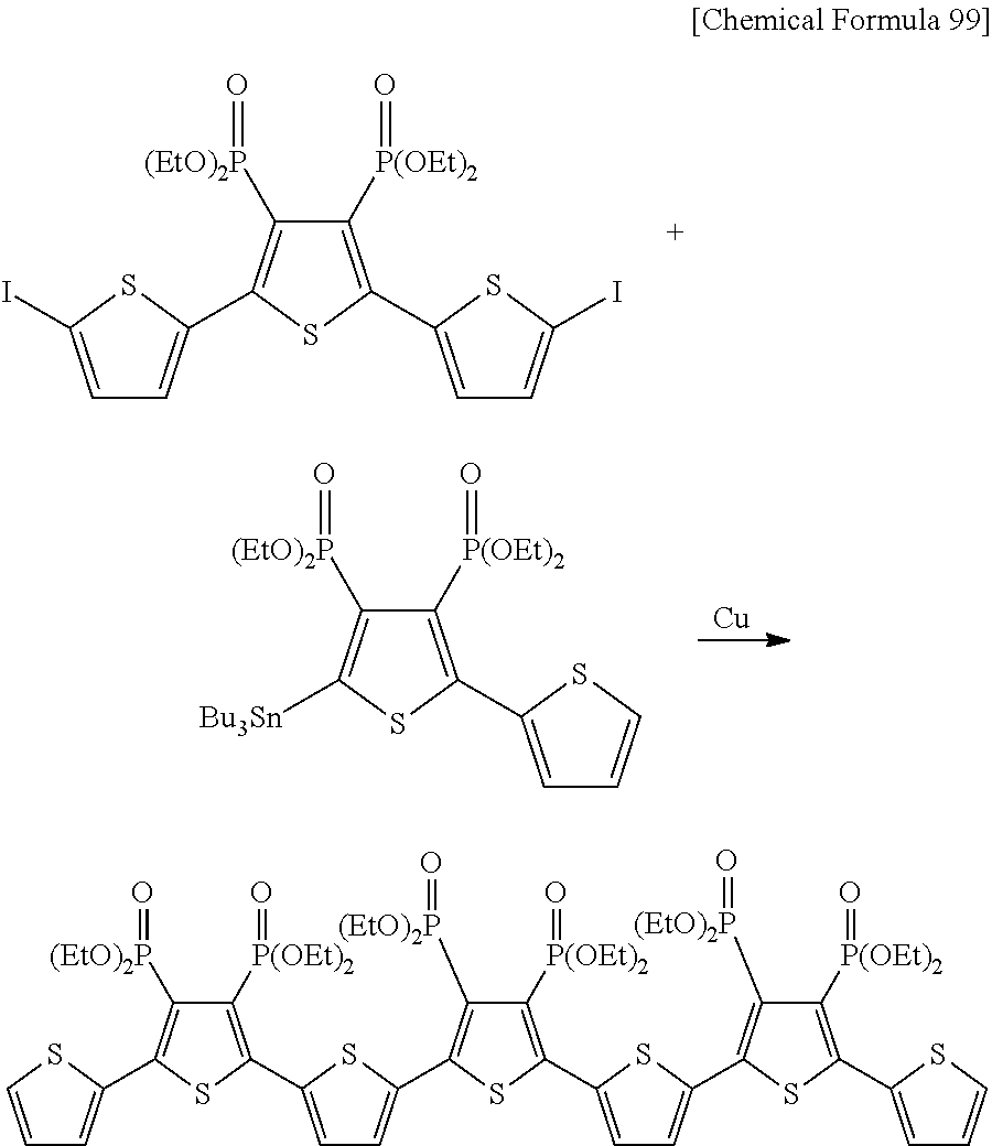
C1=C(I)SC(C2=C([(EtO)2P]=O)C([P(OEt)2]=O)=C(C3=CC=C(I)S3)S2)=C1.[Cu].[Bu3Sn]C1=C([(EtO)2P]=O)C([P(OEt)2]=O)=C(C2=CC=CS2)S1.C1=CSC(C2=C([(EtO)2P]=O)C([P(OEt)2]=O)=C(C3=CC=C(C4=C([(EtO)2P]=O)C([P(OEt)2]=O)=C(C5=CC=C(C6=C([(EtO)2P]=O)C([P(OEt)2]=O)=C(C7=CC=CS7)S6)S5)S4)S3)S2)=C1
